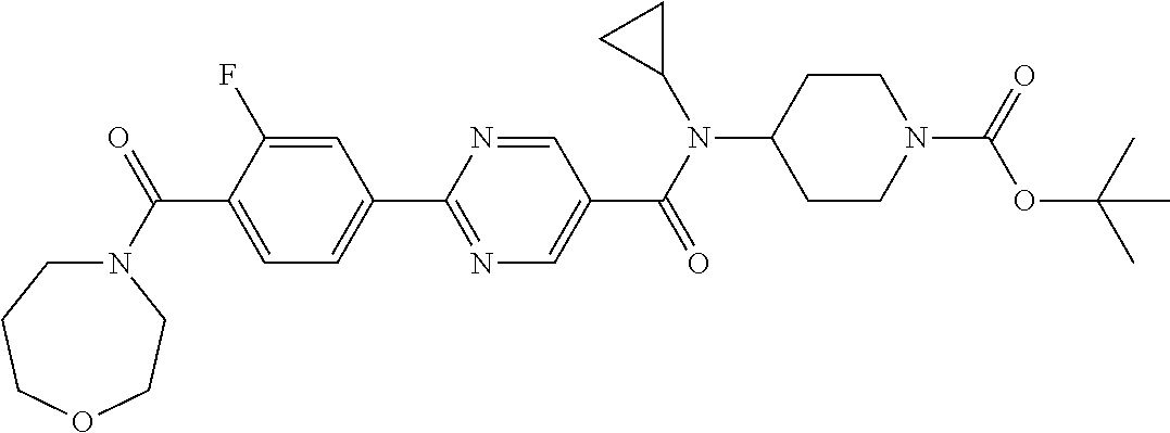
C1(C(=O)N2CCCOCC2)=CC=C(C2=NC=C(C(N(C3CC3)C3CCN(C(=O)OC(C)(C)C)CC3)=O)C=N2)C=C1F
